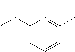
C1(N(C)C)=CC=CC(C)=N1
